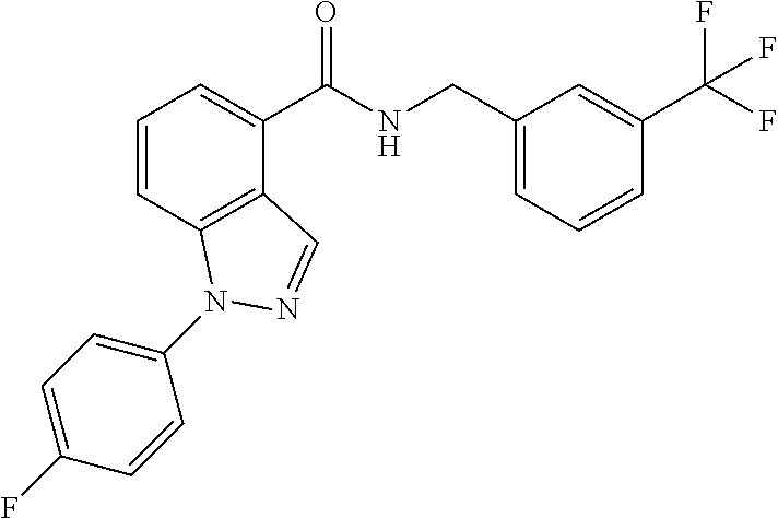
C1=CC2=C(C(C(NCC3=CC=CC(C(F)(F)F)=C3)=O)=C1)C=NN2C1=CC=C(F)C=C1
